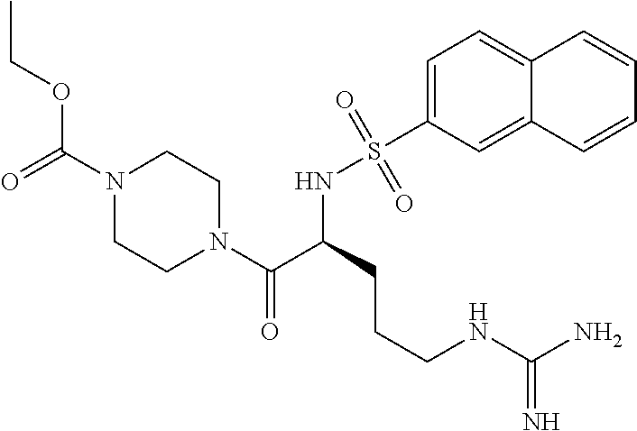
O(C(N1CCN(C(=O)C(NS(C2=CC=C3C(=C2)C=CC=C3)(=O)=O)CCCNC(N)=N)CC1)=O)CC
